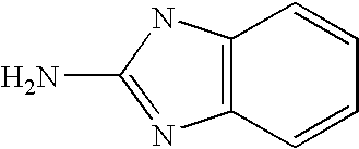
C12=C(C=CC=C1)N=C(N)N2
